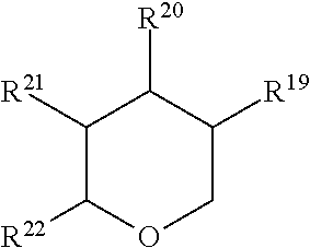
[R22]C1OCC([R19])C([R20])C1[R21]
